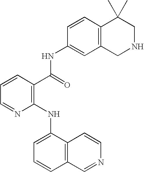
C1=CC=NC(NC2=CC=CC3=C2C=CN=C3)=C1C(=O)NC1=CC2=C(C=C1)C(C)(C)CNC2
